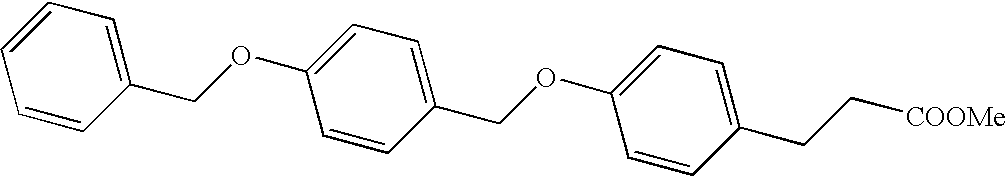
C1(CC[COOMe])=CC=C(OCC2=CC=C(OCC3=CC=CC=C3)C=C2)C=C1
